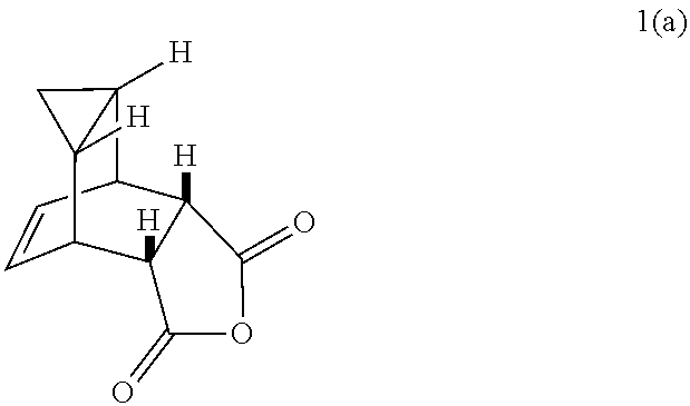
C1=CC2C3([H])C([H])(C1C1([H])C2([H])C1)C(=O)OC3=O
